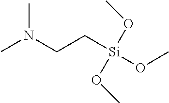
N(CC[Si](OC)(OC)OC)(C)C
